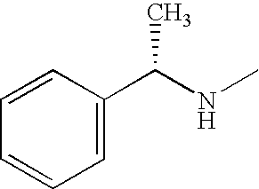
C1=CC=CC=C1C(NC)C
